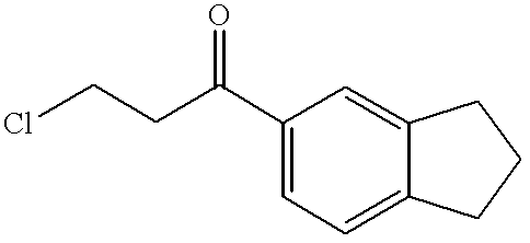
ClCCC(C1=CC=C2C(=C1)CCC2)=O
